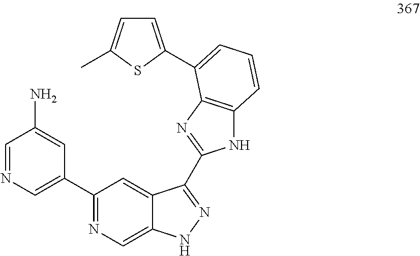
C1=NC=C(C2=NC=C3C(=C2)C(C2=NC4=C(N2)C=CC=C4C2=CC=C(C)S2)=NN3)C=C1N
